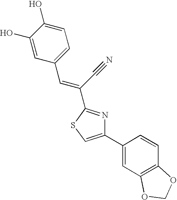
C1(O)=CC(C=C(C#N)C2=NC(C3=CC4=C(C=C3)OCO4)=CS2)=CC=C1O
